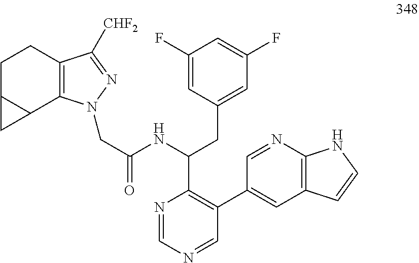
C(C(=O)NC(CC1=CC(F)=CC(F)=C1)C1=C(C2=CC3=C(N=C2)NC=C3)C=NC=N1)N1C2=C(C([CHF2])=N1)CCC1C2C1
